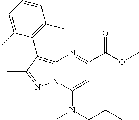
N(C1=CC(C(OC)=O)=NC2=C(C3=C(C)C=CC=C3C)C(C)=NN12)(C)CCC
